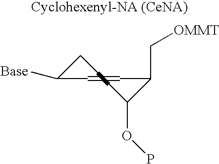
C1C(OP)C(C[OMMT])C=CC1[Base]
